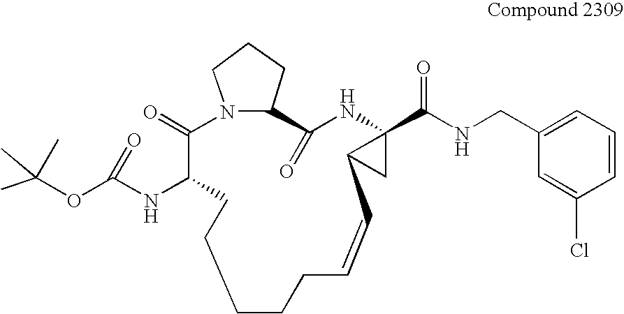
C1CCC=CC2CC2(C(=O)NCC2=CC=CC(Cl)=C2)NC(=O)C2CCCN2C(=O)C(NC(OC(C)(C)C)=O)CC1
